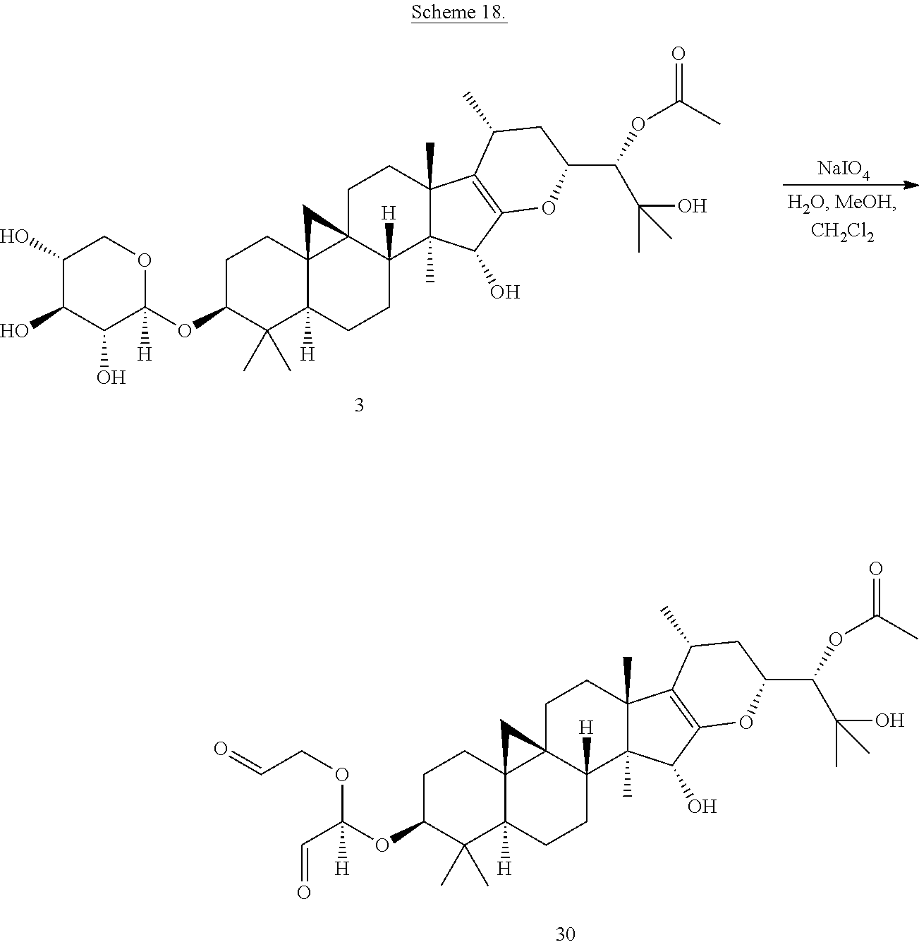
C1C(OC(OCC=O)(C=O)[H])C(C)(C)C2([H])C3(C1)C1(C([H])(CC2)C2(C)C(C)(CC1)C1=C(C2O)OC(C(OC(=O)C)C(O)(C)C)CC1C)C3.C1C(OC2([H])OCC(O)C(O)C2O)C(C)(C)C2([H])C3(C1)C1(C([H])(CC2)C2(C)C(C)(CC1)C1=C(C2O)OC(C(OC(=O)C)C(O)(C)C)CC1C)C3.[NaIO4]
